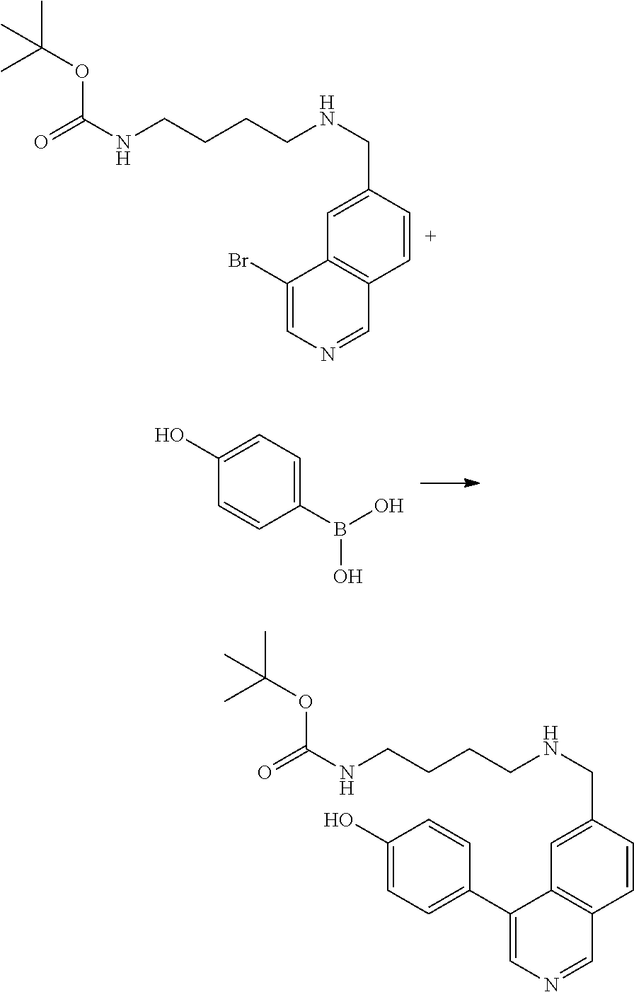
C1(Br)=CN=CC2=C1C=C(CNCCCCNC(=O)OC(C)(C)C)C=C2.C1(B(O)O)=CC=C(O)C=C1.C1(C2=CC=C(O)C=C2)=CN=CC2=C1C=C(CNCCCCNC(=O)OC(C)(C)C)C=C2
